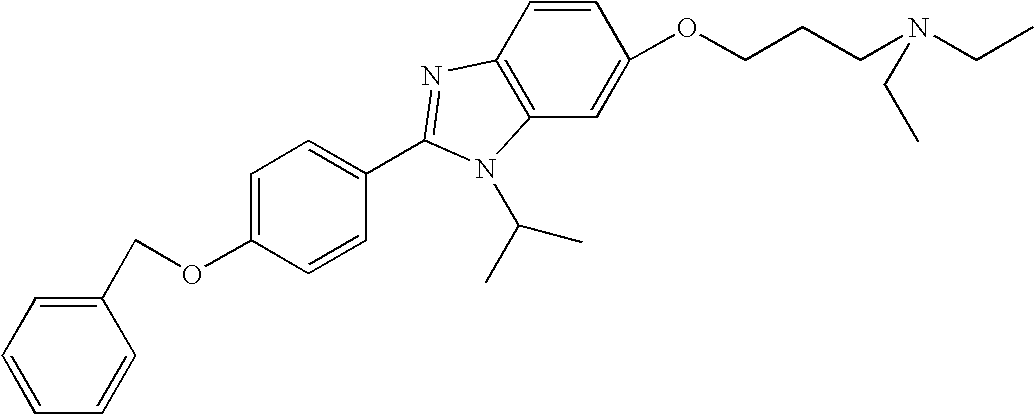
C1=CC2=C(C=C1OCCCN(CC)CC)N(C(C)C)C(C1=CC=C(OCC3=CC=CC=C3)C=C1)=N2
